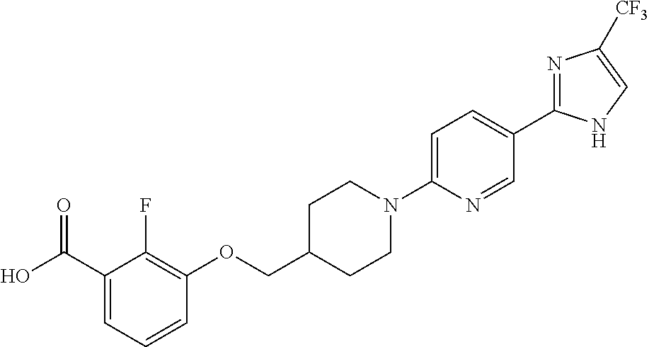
N1=C(C2=CC=C(N3CCC(COC4=C(F)C(C(O)=O)=CC=C4)CC3)N=C2)NC=C1[CF3]
